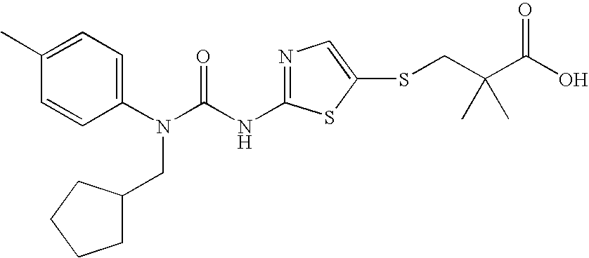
C1(C)=CC=C(N(C(NC2=NC=C(SCC(C(O)=O)(C)C)S2)=O)CC2CCCC2)C=C1
